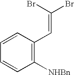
C1=CC(C=C(Br)Br)=C([NHBn])C=C1
